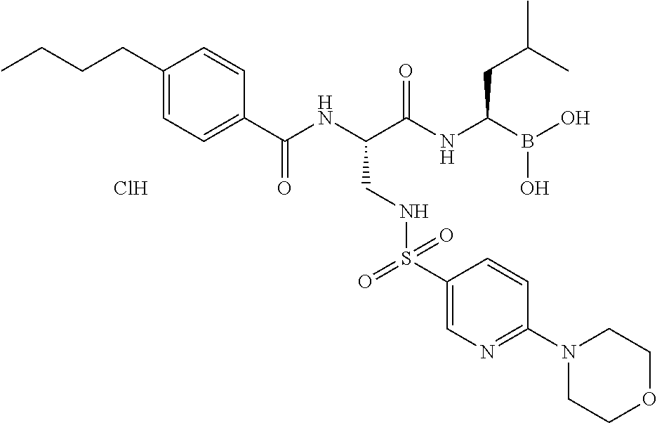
C1(C(NC(C(NC(B(O)O)CC(C)C)=O)CNS(C2=CN=C(N3CCOCC3)C=C2)(=O)=O)=O)=CC=C(CCCC)C=C1.Cl
